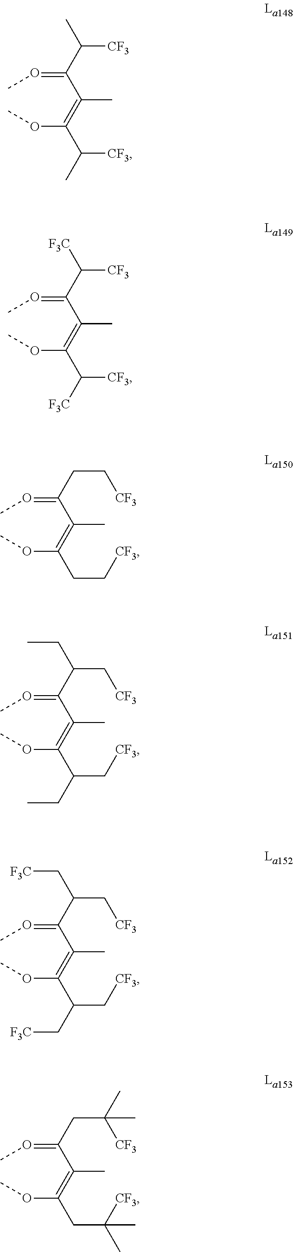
O(C(=C(C(=OC)C([CF3])C)C)C([CF3])C)C.O(C(=C(C(=OC)C([CF3])[F3C])C)C([CF3])[F3C])C.O(C(=C(C(=OC)CC[CF3])C)CC[CF3])C.O(C(=C(C(=OC)C(C[CF3])CC)C)C(C[CF3])CC)C.O(C(=C(C(=OC)C(C[CF3])C[F3C])C)C(C[CF3])C[F3C])C.O(C(=C(C(=OC)CC([CF3])(C)C)C)CC([CF3])(C)C)C
